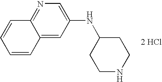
N1=C2C(=CC(NC3CCNCC3)=C1)C=CC=C2.[2 HCl]
